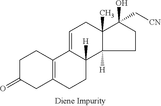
C1CC(C[CN])(O)C2(C)C1([H])C1([H])C(=CC2)C2=C(CC1)CC(=O)CC2
